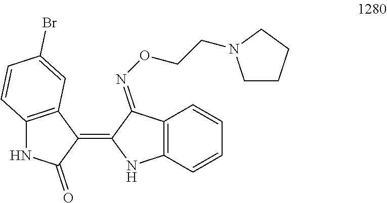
C12=C(C=CC=C1)NC(=C1C3=C(NC1=O)C=CC(Br)=C3)C2=NOCCN1CCCC1
